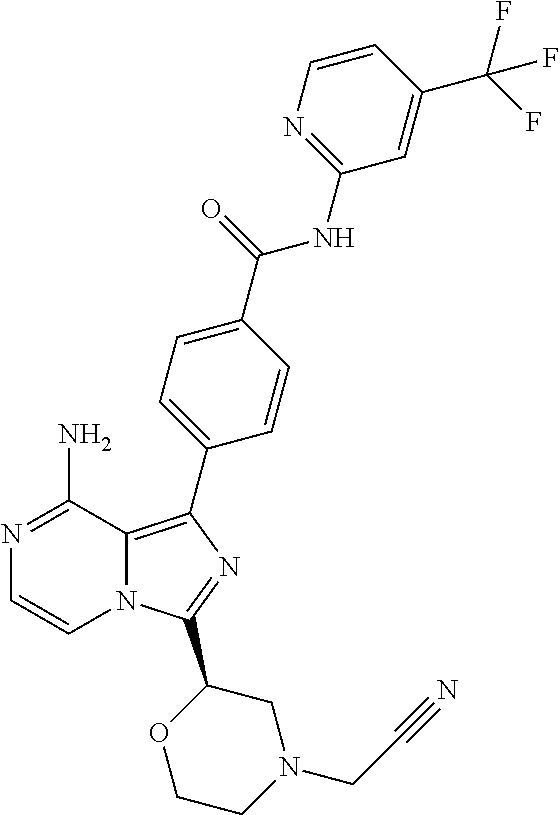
N1=C(N)C2=C(C3=CC=C(C(=O)NC4=NC=CC(C(F)(F)F)=C4)C=C3)N=C(C3OCCN(CC#N)C3)N2C=C1
